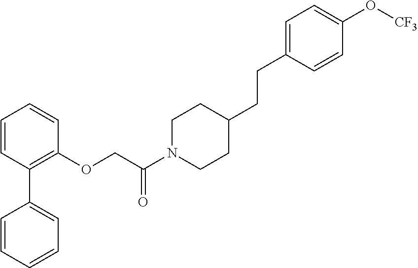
C1=CC=CC=C1C1=C(OCC(N2CCC(CCC3=CC=C(O[CF3])C=C3)CC2)=O)C=CC=C1
